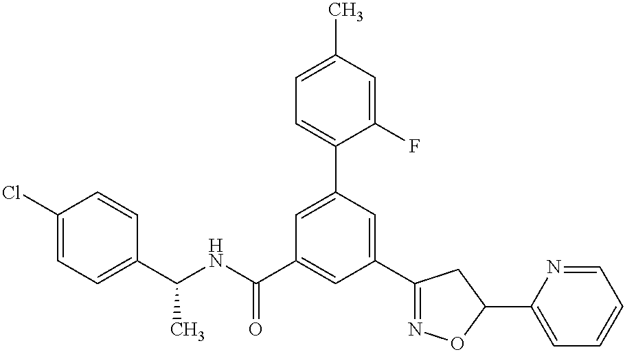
C1(C2=NOC(C3=CC=CC=N3)C2)=CC(C2=CC=C(C)C=C2F)=CC(C(NC(C2=CC=C(Cl)C=C2)C)=O)=C1
